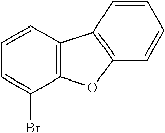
C12=C(C(Br)=CC=C1)OC1=C2C=CC=C1
